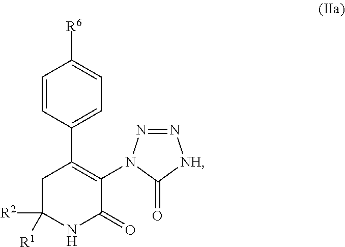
C1C([R2])([R1])NC(=O)C(N2N=N[NH]C2=O)=C1C1=CC=C([R6])C=C1
